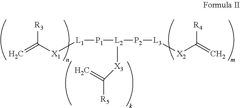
[R3]C([X1][L1][P1][L2]([P2][L3][X2]C(=C)[R4])[X3]C(=C)[R5])=C
